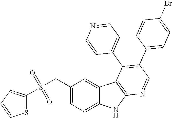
S(CC1=CC=C2C(=C1)C1=C(N2)N=CC(C2=CC=C(Br)C=C2)=C1C1=CC=NC=C1)(=O)(=O)C1=CC=CS1
